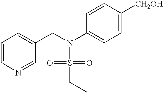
C1=CN=CC(CN(S(=O)(=O)CC)C2=CC=C([CH2OH])C=C2)=C1
